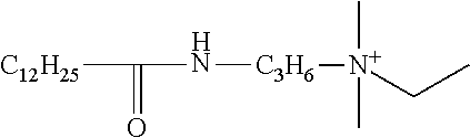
[C12H25]C(N[C3H6][N+](CC)(C)C)=O
